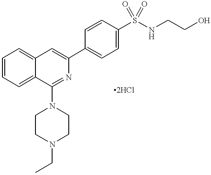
C12=CC=CC=C1C(N1CCN(CC)CC1)=NC(C1=CC=C(S(NCCO)(=O)=O)C=C1)=C2
